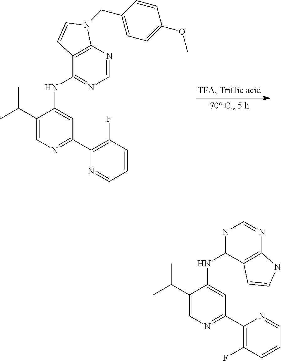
C1(C(C)C)=CN=C(C2=C(F)C=CC=N2)C=C1NC1=NC=NC2=C1C=CN2CC1=CC=C(OC)C=C1.C1(C(C)C)=CN=C(C2=C(F)C=CC=N2)C=C1NC1=NC=NC2=C1C=CN2
